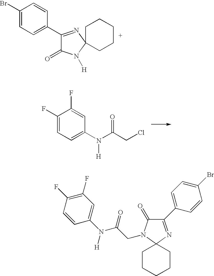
C1(Br)=CC=C(C2=NC3(N([H])C2=O)CCCCC3)C=C1.C1(F)=CC=C(N(C(CCl)=O)[H])C=C1F.C1(C2=CC=C(Br)C=C2)=NC2(N(CC(N(C3=CC(F)=C(F)C=C3)[H])=O)C1=O)CCCCC2
